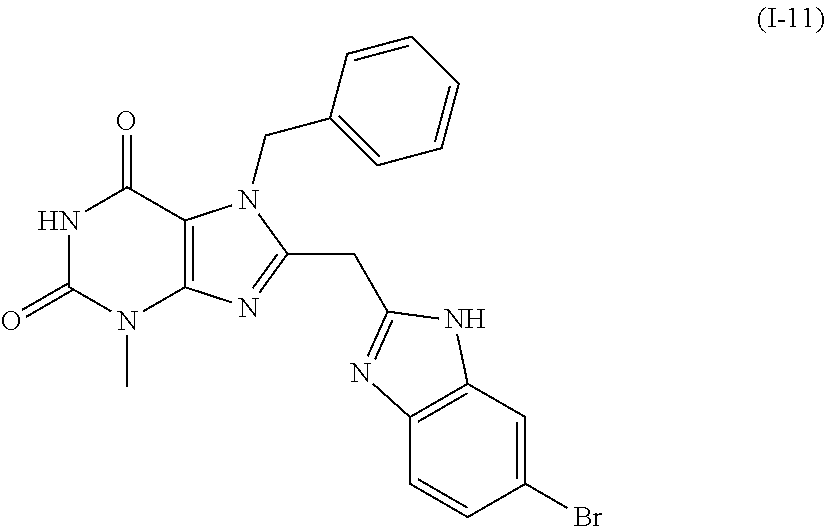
N1C(=O)N(C)C2=C(C1=O)N(CC1=CC=CC=C1)C(CC1=NC3=C(C=C(Br)C=C3)N1)=N2
